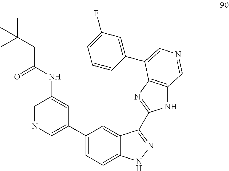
C1=NC=C(C2=CC=C3C(=C2)C(C2=NC4=C(N2)C=NC=C4C2=CC(F)=CC=C2)=NN3)C=C1NC(CC(C)(C)C)=O
